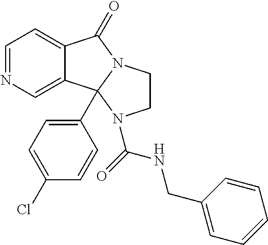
C1=NC=C2C(=C1)C(=O)N1CCN(C(NCC3=CC=CC=C3)=O)C21C1=CC=C(Cl)C=C1
